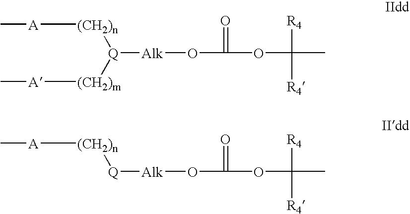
C[A][(CH2)n][Q]([(CH2)m][A]C)[Alk]OC(OC(C)([R4])[R4])=O.C[A][(CH2)n][Q][Alk]OC(OC(C)([R4])[R4])=O
